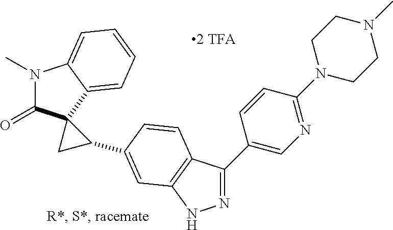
N1(C)C(=O)C2(C3=CC=CC=C13)CC2C1=CC2=C(C(C3=CN=C(N4CCN(C)CC4)C=C3)=NN2)C=C1
